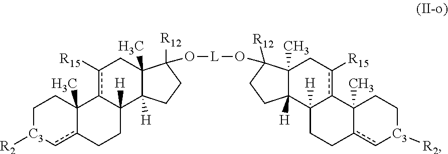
C12([H])CCc3c[C3]([R2])CCC3(C)c1c([R15])CC1(C)C2([H])CCC1(O[L]OC1([R12])C2(C)Cc([R15])c3C([H])(CCc4c[C3]([R2])CCC43C)C2([H])CC1)[R12]
